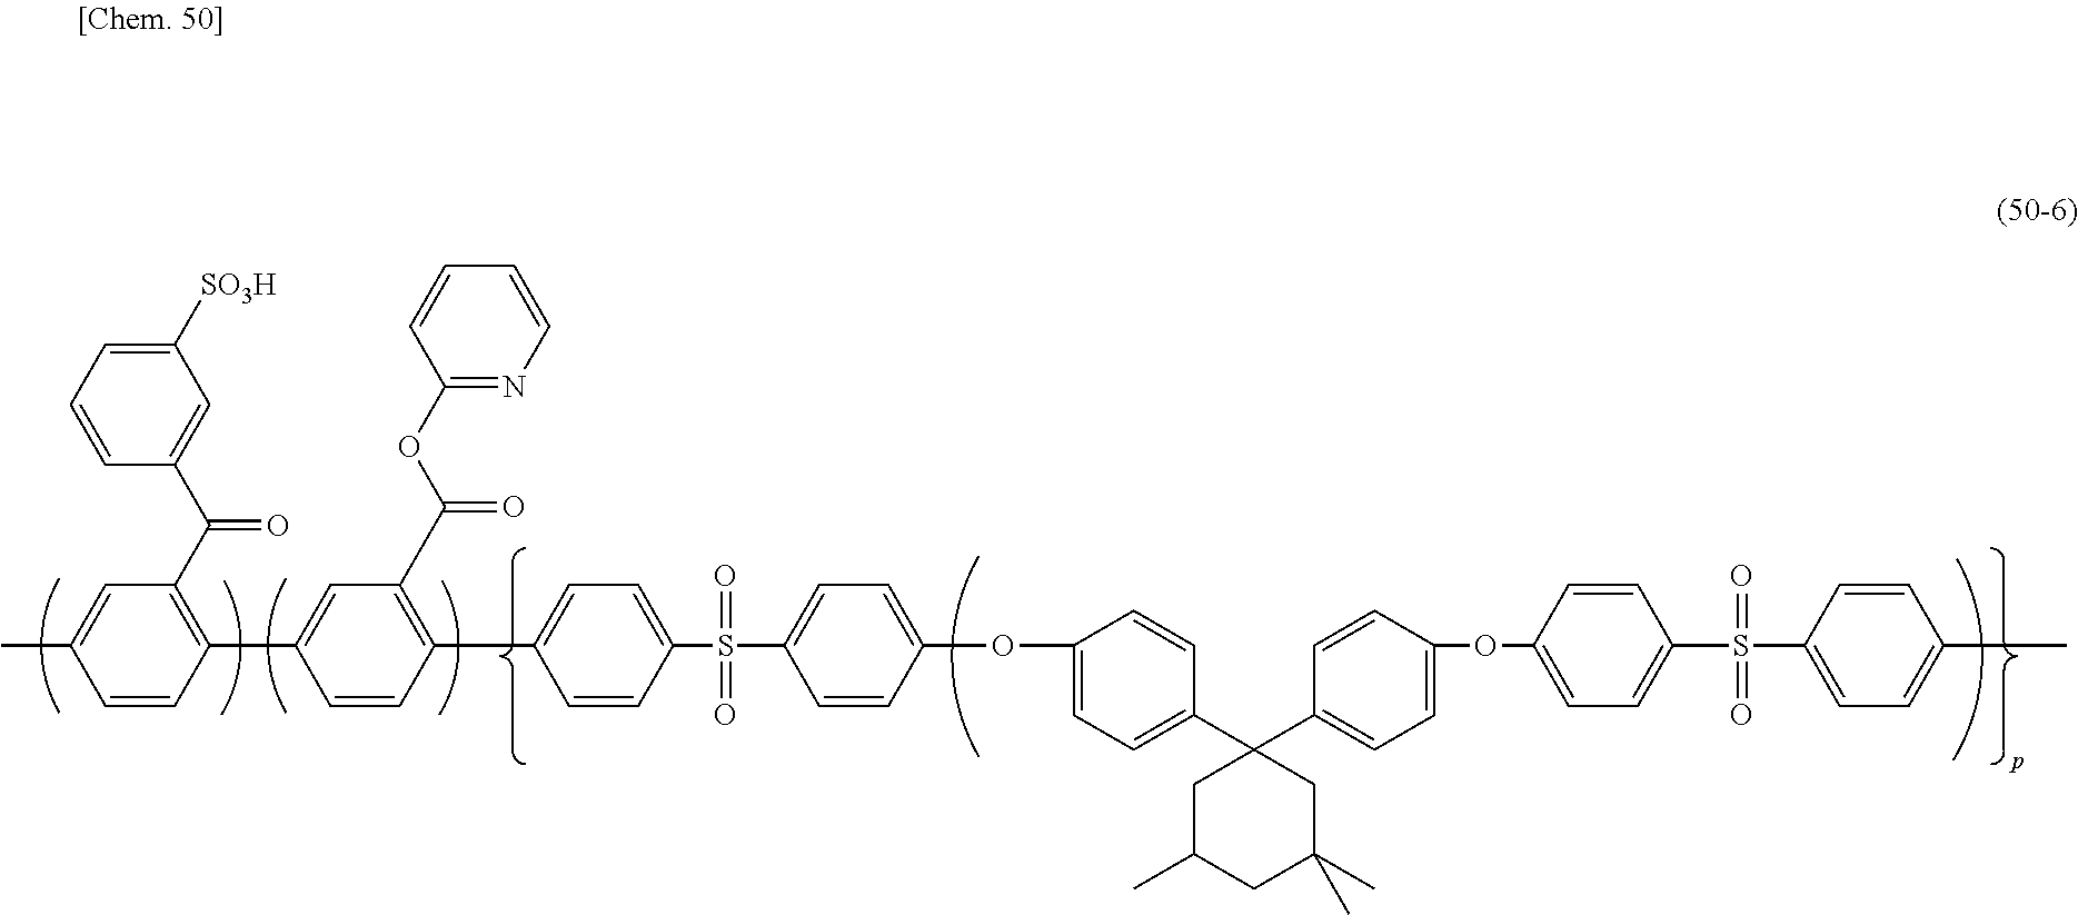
C1=CC(C2=CC(C(=O)OC3=NC=CC=C3)=C(C3=CC=C(S(C4=CC=C(OC5=CC=C(C6(C7=CC=C(OC8=CC=C(S(=O)(=O)C9=CC=C(C)C=C9)C=C8)C=C7)CC(C)CC(C)(C)C6)C=C5)C=C4)(=O)=O)C=C3)C=C2)=C(C(=O)C2=CC([SO3H])=CC=C2)C=C1C
